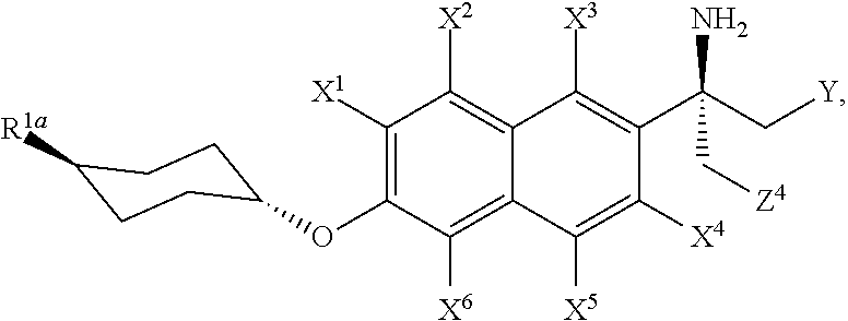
C1([X1])=C(OC2CCC([R1a])CC2)C([X6])=C2C(=C1[X2])C([X3])=C(C(C[Y])(N)C[Z4])C([X4])=C2[X5]
